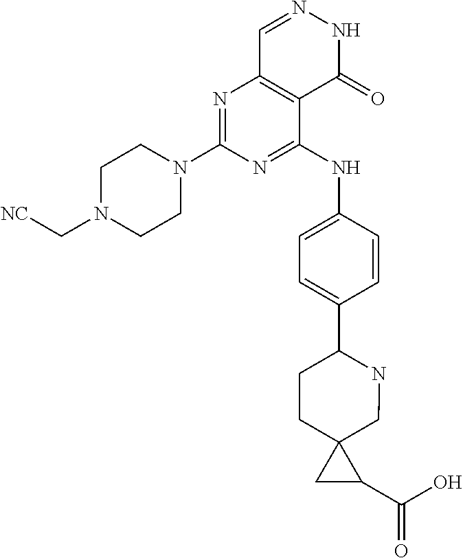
N1=C(N2CCN(C[NC])CC2)N=C(NC2=CC=C(C3CCC4(CN3)CC4C(O)=O)C=C2)C2=C1C=NNC2=O
